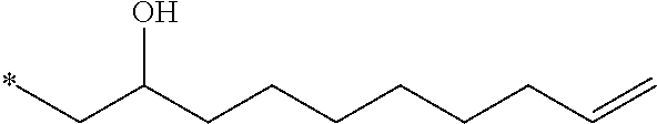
CCC(CCCCCCC=C)O
